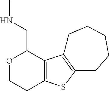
C12=C(C3=C(S1)CCCCC3)C(CNC)OCC2
